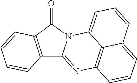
C12=C(C(=O)N3C1=NC1=C4C3=CC=CC4=CC=C1)C=CC=C2
